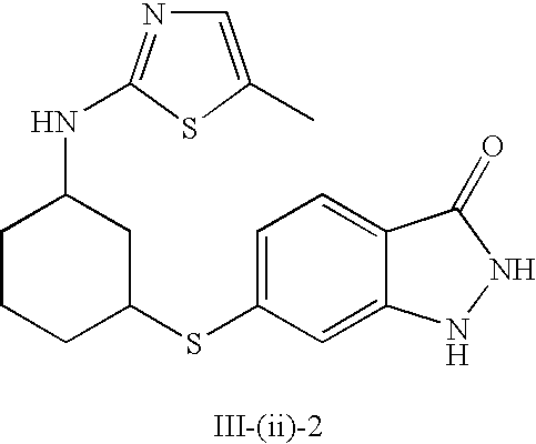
C1=C(SC2CC(NC3=NC=C(C)S3)CCC2)C=C2C(=C1)C(=O)NN2
